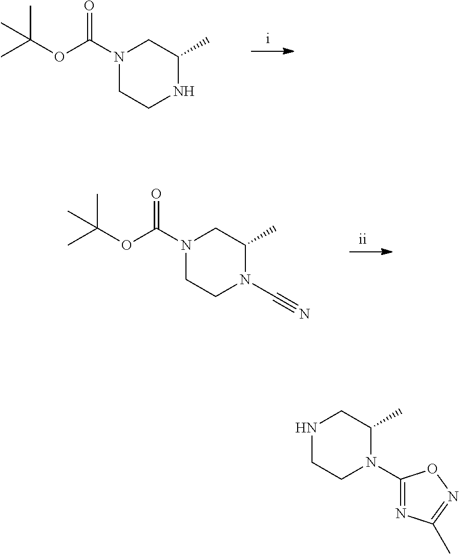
O(C(N1CC(C)NCC1)=O)C(C)(C)C.N1CC(C)N(C2=NC(C)=NO2)CC1.O(C(N1CC(C)N(C#N)CC1)=O)C(C)(C)C
